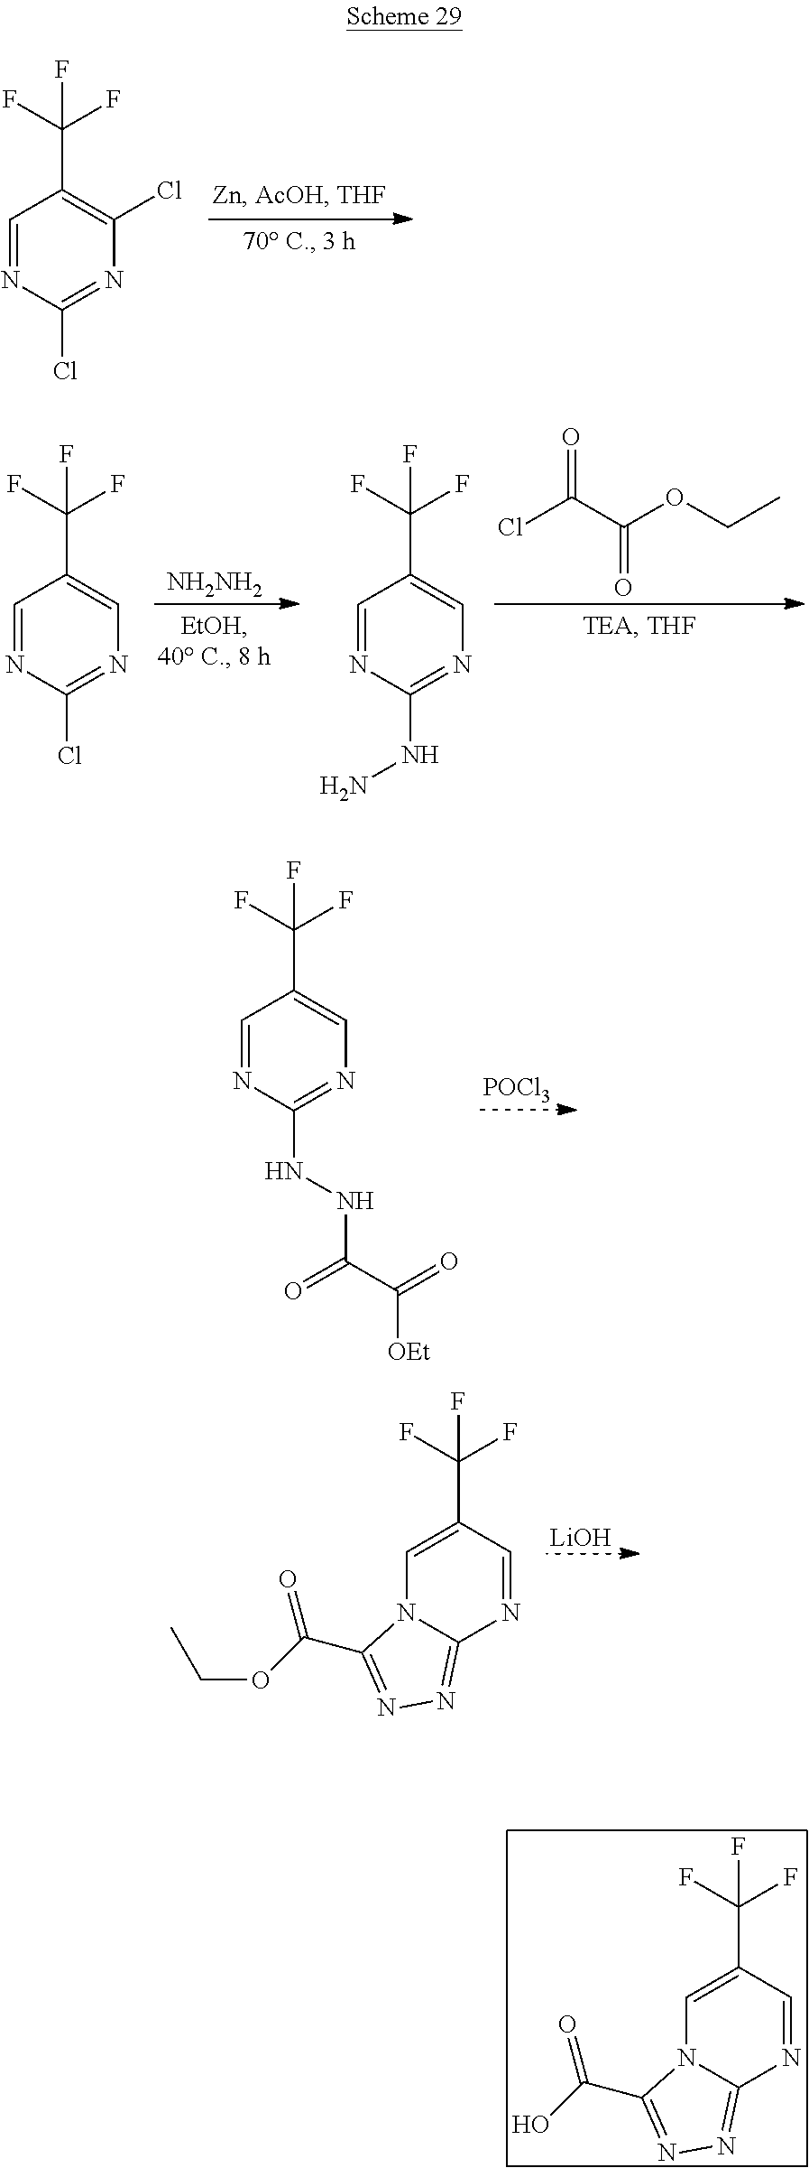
C1=NC(Cl)=NC(Cl)=C1C(F)(F)F.[NH2NH2].ClC(C(OCC)=O)=O.C1=NC(Cl)=NC=C1C(F)(F)F.C1=NC(NN)=NC=C1C(F)(F)F.[POCl3].C1=NC(NNC(C(=O)[OEt])=O)=NC=C1C(F)(F)F.[LiOH].C1=NC2=NN=C(C(OCC)=O)N2C=C1C(F)(F)F.C1=NC2=NN=C(C(O)=O)N2C=C1C(F)(F)F
